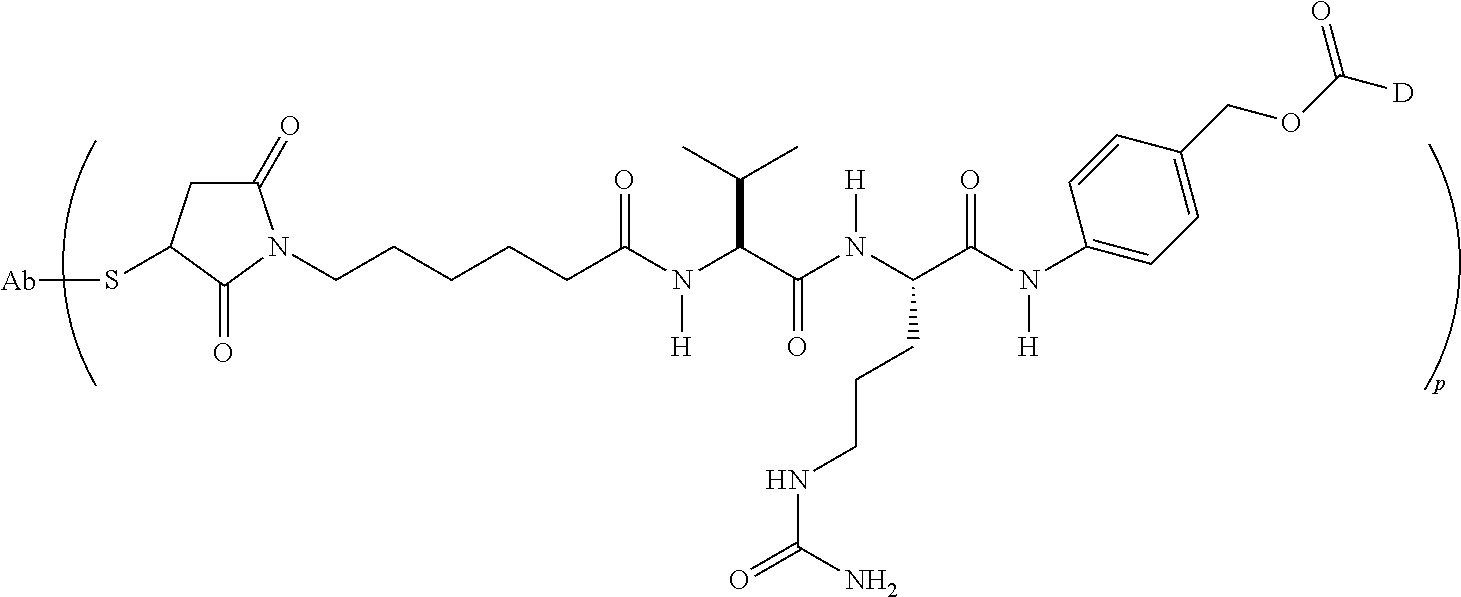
C1(=O)CC(S[Ab])C(=O)N1CCCCCC(N(C(C(N(C(C(N(C1=CC=C(COC([D])=O)C=C1)[H])=O)CCCNC(=O)N)[H])=O)C(C)C)[H])=O
